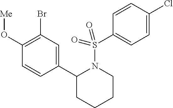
C1=CC(C2CCCCN2S(C2=CC=C(Cl)C=C2)(=O)=O)=CC(Br)=C1O[Me]
